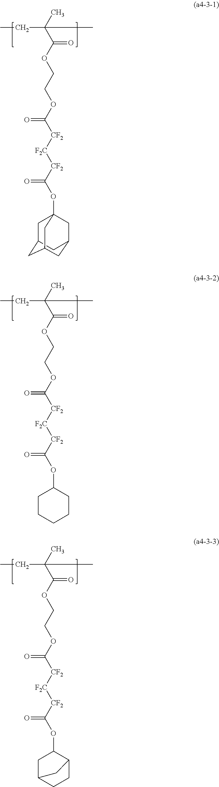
C1C2CC3CC(CC1(OC([CF2][F2C][CF2]C(OCCOC(C(C)(CC)C)=O)=O)=O)C3)C2.C1CCCCC1OC([CF2][F2C][CF2]C(OCCOC(C(C)(CC)C)=O)=O)=O.O(C([CF2][F2C][CF2]C(OCCOC(C(C)(CC)C)=O)=O)=O)C1CC2CCC1C2
